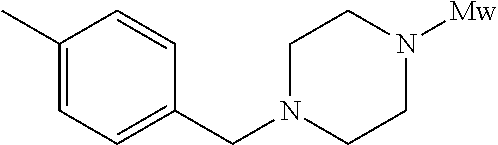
C1(C)=CC=C(CN2CCN([Mw])CC2)C=C1
